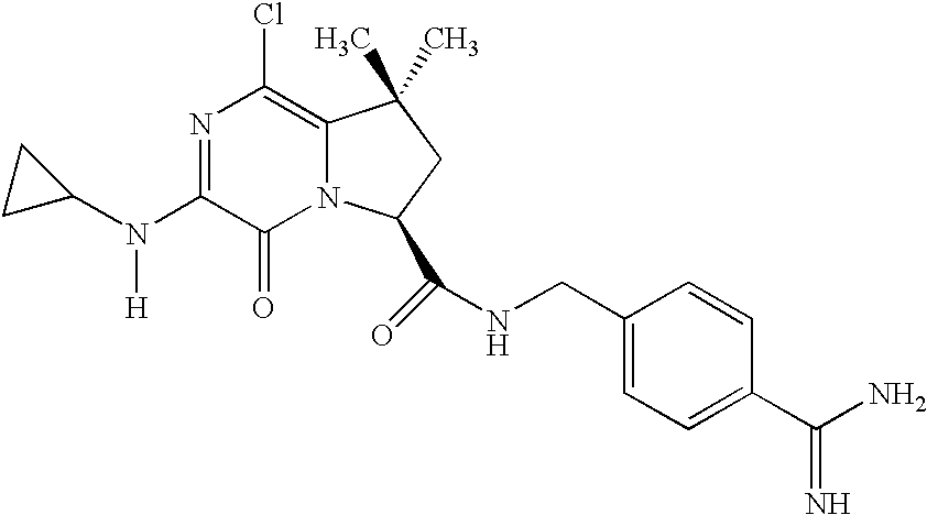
N1=C(N(C2CC2)[H])C(=O)N2C(=C1Cl)C(C)(C)CC2C(=O)NCC1=CC=C(C(N)=N)C=C1
